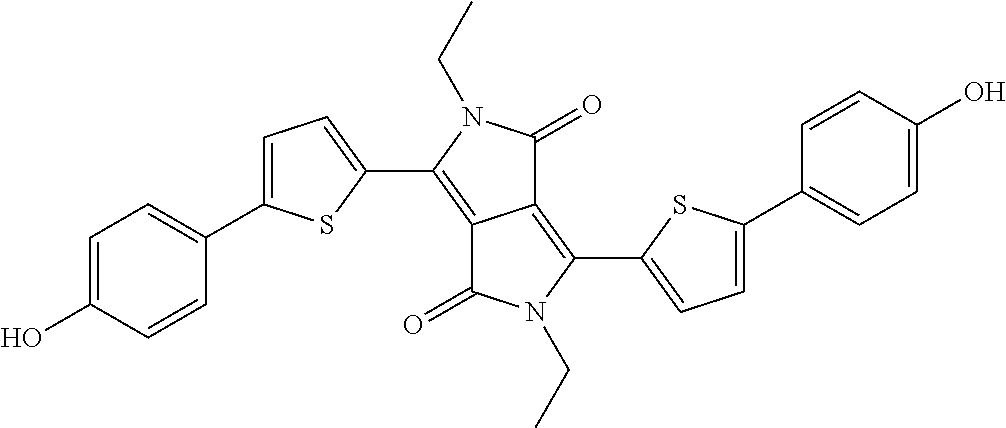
C12=C(C3=CC=C(C4=CC=C(O)C=C4)S3)N(CC)C(=O)C1=C(C1=CC=C(C3=CC=C(O)C=C3)S1)N(CC)C2=O
